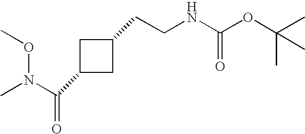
C1C(C(N(C)OC)=O)CC1CCNC(OC(C)(C)C)=O
